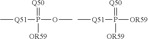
C[Q51]P(OC)(=[Q50])[OR59].C[Q51]P([OR59])(=[Q50])[OR59]
